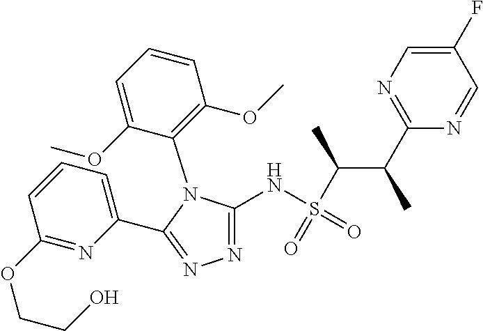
N1=C(NS(C(C(C2=NC=C(F)C=N2)C)C)(=O)=O)N(C2=C(OC)C=CC=C2OC)C(C2=CC=CC(OCCO)=N2)=N1
